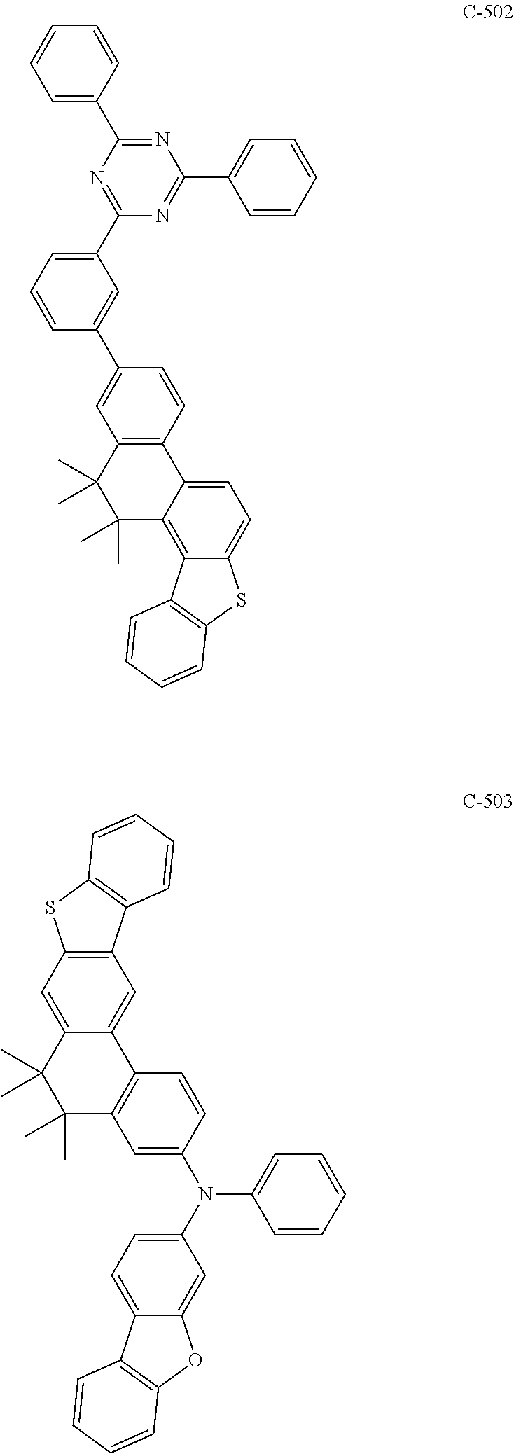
C1=C(C2=NC(C3=CC=CC=C3)=NC(C3=CC=CC=C3)=N2)C=C(C2=CC3=C(C=C2)C2=CC=C4C(=C2C(C)(C)C3(C)C)C2=C(S4)C=CC=C2)C=C1.C12=C(C=C3C(=C1)C1=C(C(C)(C)C3(C)C)C=C(N(C3=CC=C4C(=C3)OC3=C4C=CC=C3)C3=CC=CC=C3)C=C1)SC1=C2C=CC=C1
